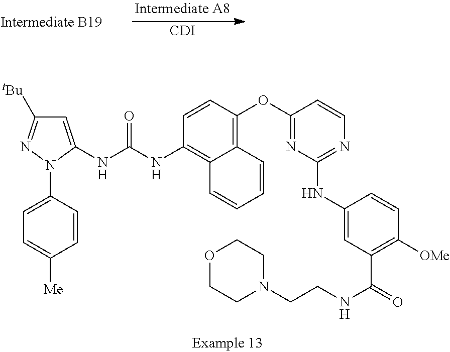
C1=C(NC(NC2=C3C(=C(OC4=NC(NC5=CC(C(=O)NCCN6CCOCC6)=C([OMe])C=C5)=NC=C4)C=C2)C=CC=C3)=O)N(C2=CC=C([Me])C=C2)N=C1[tBu].[CDI]
